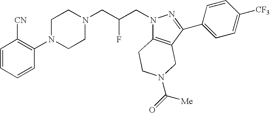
C1=CC=CC(N2CCN(CC(CN3C4=C(C(C5=CC=C([CF3])C=C5)=N3)CN(C(=O)[Me])CC4)F)CC2)=C1[CN]
